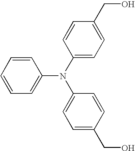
C1=CC=CC(N(C2=CC=C(CO)C=C2)C2=CC=C(CO)C=C2)=C1
